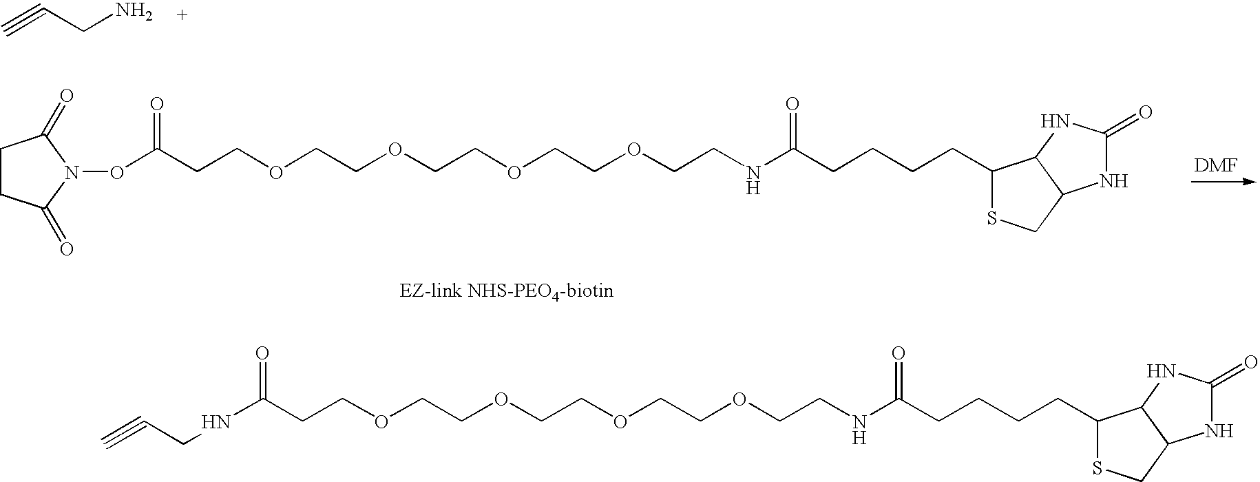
C#CCN.O(C(CCOCCOCCOCCOCCNC(CCCCC1SCC2C1NC(=O)N2)=O)=O)N1C(=O)CCC1=O.N(C(CCOCCOCCOCCOCCNC(CCCCC1SCC2C1NC(=O)N2)=O)=O)CC#C
